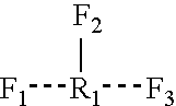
[F1][R1]([F3])[F2]
